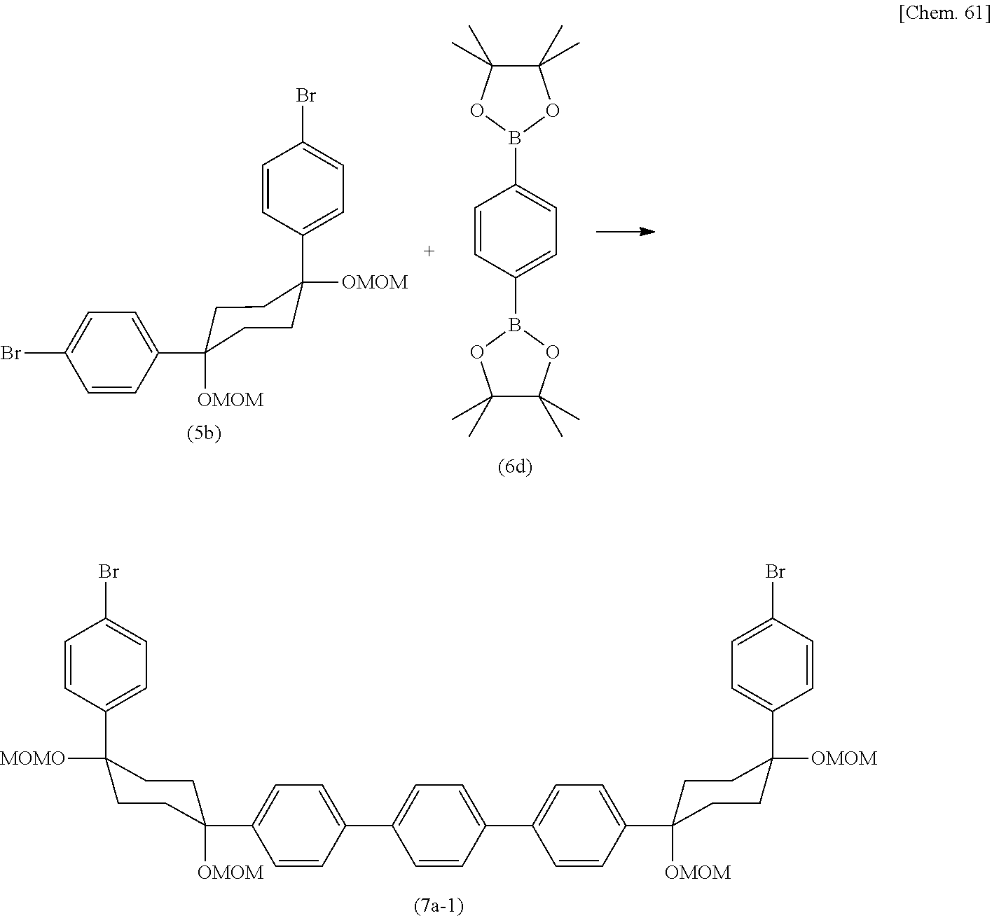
C1=CC(B2OC(C)(C)C(C)(C)O2)=CC=C1B1OC(C)(C)C(C)(C)O1.C1=CC(C2([OMOM])CCC([OMOM])(C3=CC=C(Br)C=C3)CC2)=CC=C1Br.C1([MOMO])(C2=CC=C(Br)C=C2)CCC([OMOM])(C2=CC=C(C3=CC=C(C4=CC=C(C5([OMOM])CCC([OMOM])(C6=CC=C(Br)C=C6)CC5)C=C4)C=C3)C=C2)CC1
